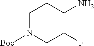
C1N([Boc])CC(F)C(N)C1
